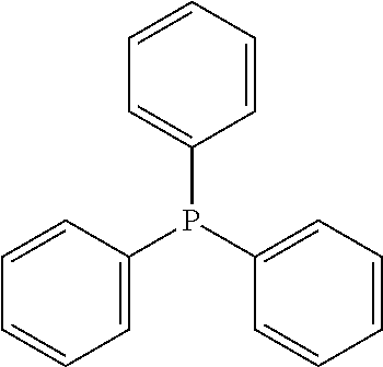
C1=C(P(C2=CC=CC=C2)C2=CC=CC=C2)C=CC=C1
